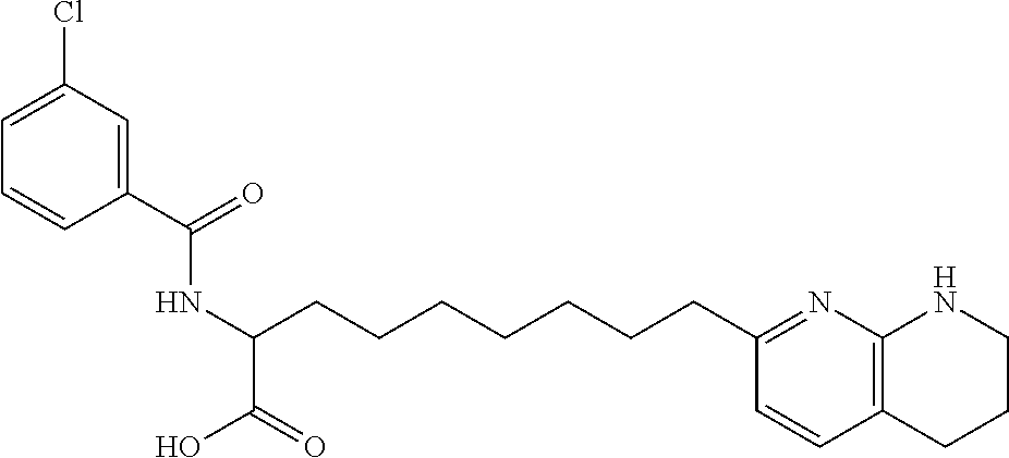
C1(C(=O)NC(C(=O)O)CCCCCCCC2=NC3=C(C=C2)CCCN3)=CC(Cl)=CC=C1
